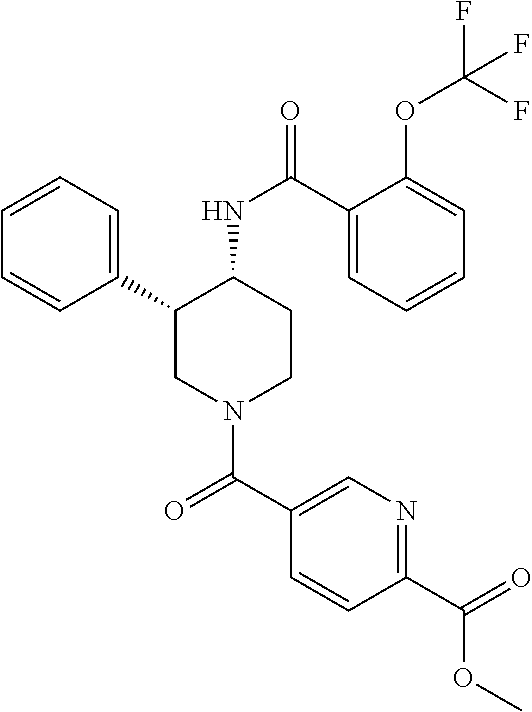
C1=CC=C(C2CN(C(C3=CN=C(C(=O)OC)C=C3)=O)CCC2NC(=O)C2=CC=CC=C2OC(F)(F)F)C=C1
